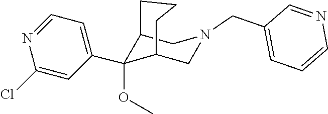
C1=NC(Cl)=CC(C2(OC)C3CN(CC4=CC=CN=C4)CC2CCC3)=C1
